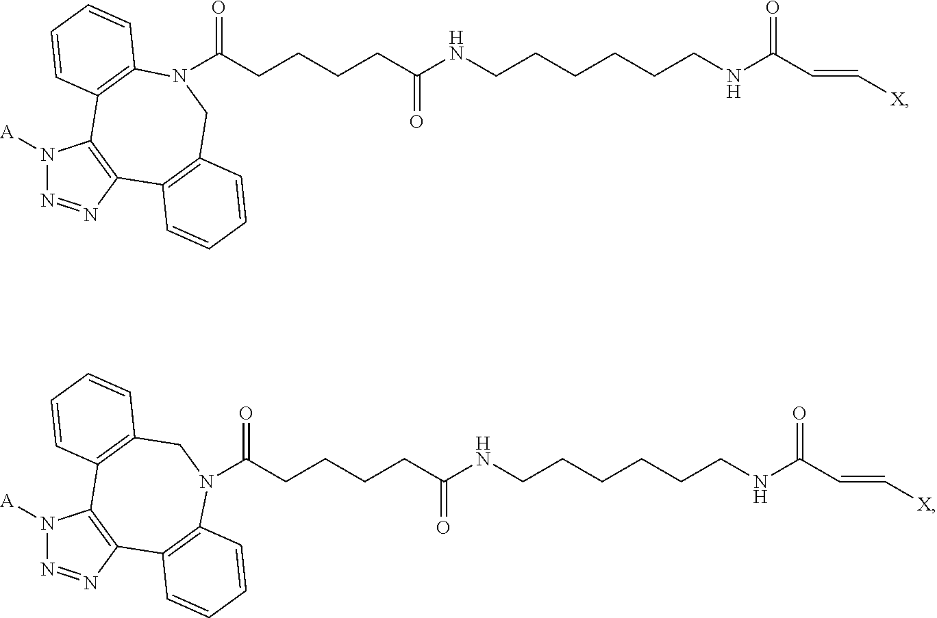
C(CCCC(NCCCCCCNC(C=C[X])=O)=O)C(=O)N1C2=C(C3=C(N([A])N=N3)C3=C(C1)C=CC=C3)C=CC=C2.C(CCCCC(NCCCCCCNC(C=C[X])=O)=O)(=O)N1CC2=C(C3=C(N([A])N=N3)C3=C1C=CC=C3)C=CC=C2
